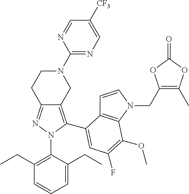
C12=NN(C3=C(CC)C=CC=C3CC)C(C3=CC(F)=C(OC)C4=C3C=CN4CC3=C(C)OC(=O)O3)=C1CN(C1=NC=C([CF3])C=N1)CC2
